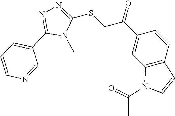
C12=C(C=CC(C(CSC3=NN=C(C4=CC=CN=C4)N3C)=O)=C1)C=CN2C(C)=O
